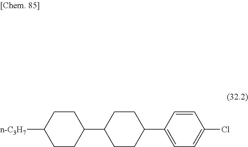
C1CC([n-C3H7])CCC1C1CCC(C2=CC=C(Cl)C=C2)CC1
